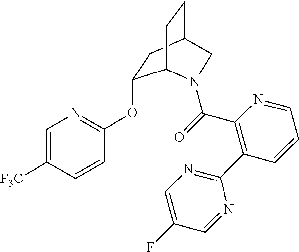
C1=C([F3C])C=CC(OC2CC3CCC2N(C(C2=C(C4=NC=C(F)C=N4)C=CC=N2)=O)C3)=N1
